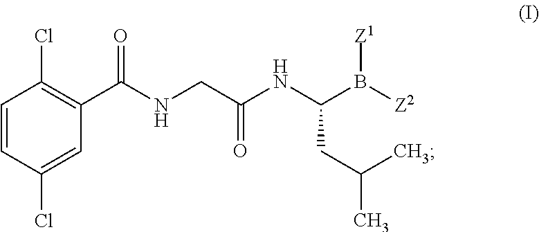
C1=CC(Cl)=CC(C(NCC(NC(B([Z2])[Z1])CC(C)C)=O)=O)=C1Cl
